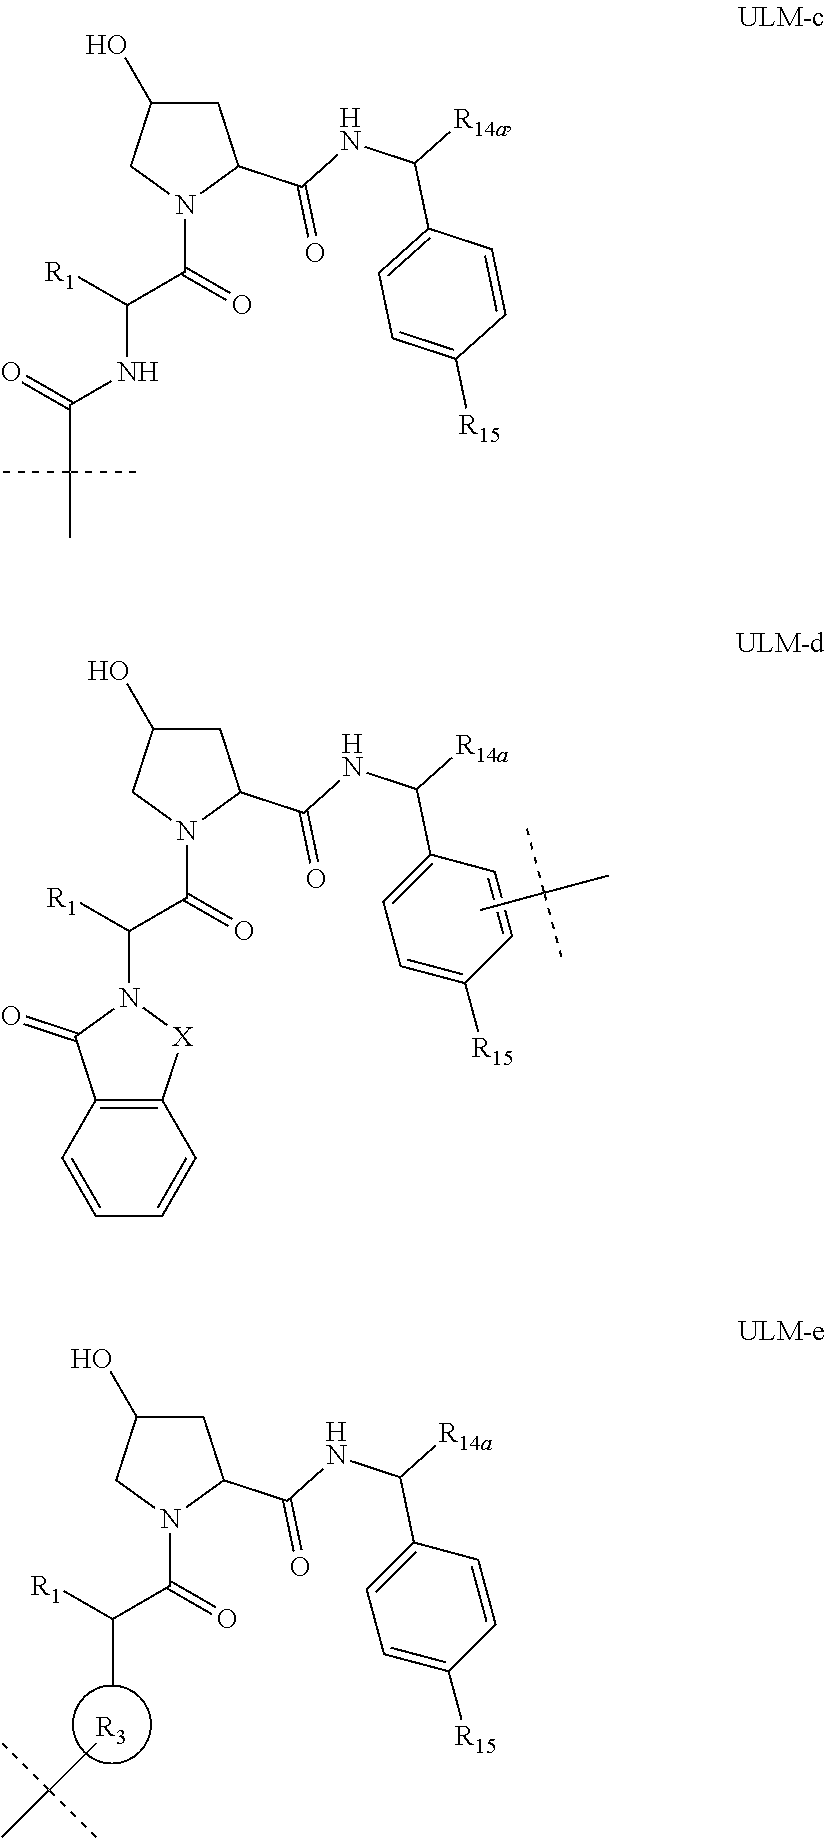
C1C(O)CN(C(=O)C([R1])NC(C(C)(C)C)=O)C1C(NC([R14a])C1=CC=C([R15])C=C1)=O.C1C(O)CN(C(=O)C([R1])N2C(=O)C3=C([X]2)C=CC=C3)C1C(NC([R14a])C1=CC=C([R15])C=C1)=O.CC(C)(C)C.C1C(O)CN(C(=O)C([R1])C)C1C(NC([R14a])C1=CC=C([R15])C=C1)=O.[R3].CC(C)(C)C
